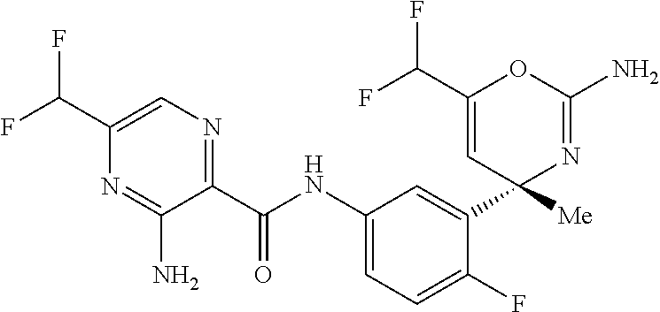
C1(C(NC2=CC=C(F)C(C3([Me])N=C(N)OC(C(F)F)=C3)=C2)=O)=NC=C(C(F)F)N=C1N
